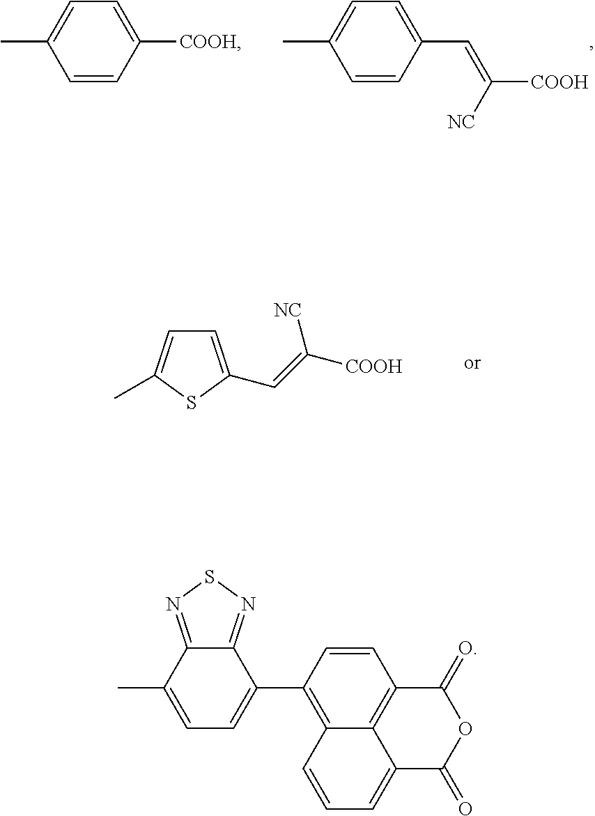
C1=CC([COOH])=CC=C1C.C1=CC(C=C([NC])[COOH])=CC=C1C.C1=C(C=C([COOH])[NC])SC(C)=C1.C1=CC(C2=CC=C(C)C3=NSN=C23)=C2C3=C1C(=O)OC(=O)C3=CC=C2
